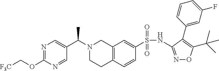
N1=C(OC[F3C])N=CC(C(N2CCC3=C(C2)C=C(S(NC2=NOC(C(C)(C)C)=C2C2=CC(F)=CC=C2)(=O)=O)C=C3)C)=C1
